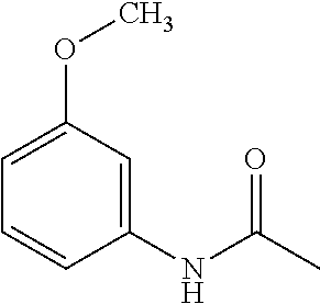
N(C(C)=O)C1=CC(OC)=CC=C1
